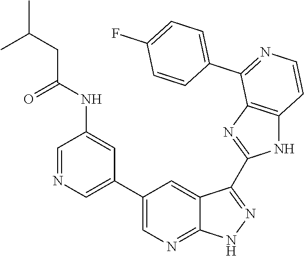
C1=NC=C(C2=CN=C3C(=C2)C(C2=NC4=C(N2)C=CN=C4C2=CC=C(F)C=C2)=NN3)C=C1NC(CC(C)C)=O
